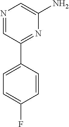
N1=CC(C2=CC=C(F)C=C2)=NC(N)=C1
